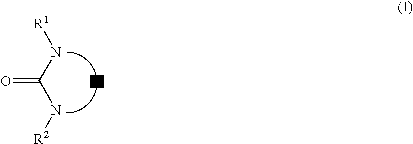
O=C(N[R1])N[R2].[A]
